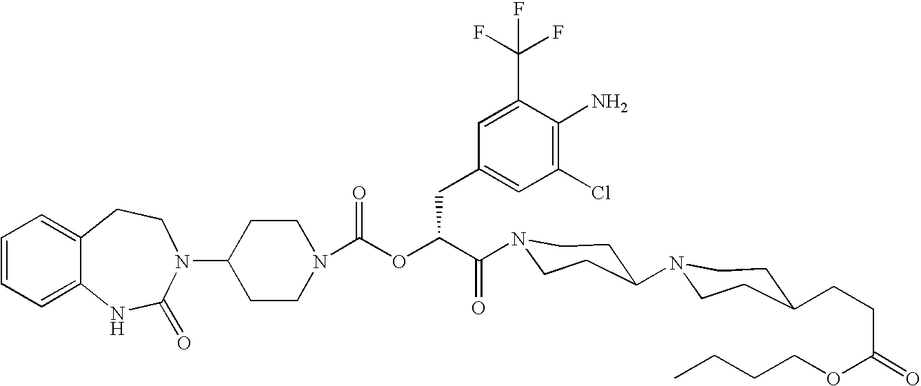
C12=CC=CC=C1NC(=O)N(C1CCN(C(OC(C(=O)N3CCC(N4CCC(CCC(=O)OCCCC)CC4)CC3)CC3=CC(Cl)=C(N)C(C(F)(F)F)=C3)=O)CC1)CC2
